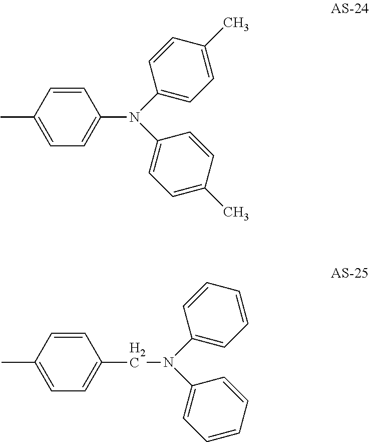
CC1=CC=C(N(C2=CC=C(C)C=C2)C2=CC=C(C)C=C2)C=C1.CC1=CC=C(CN(C2=CC=CC=C2)C2=CC=CC=C2)C=C1
